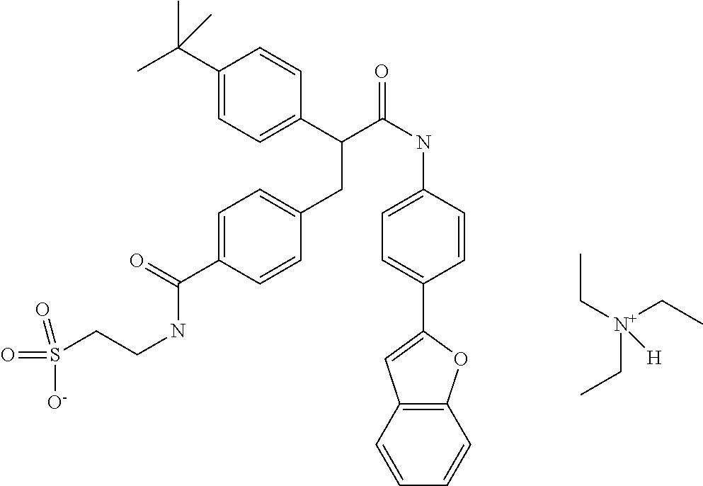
C1=CC2=C(C=C1)OC(C1=CC=C(NC(C(C3=CC=C(C(C)(C)C)C=C3)CC3=CC=C(C(=O)NCCS([O-])(=O)=O)C=C3)=O)C=C1)=C2.C([N+](CC)(CC)[H])C
